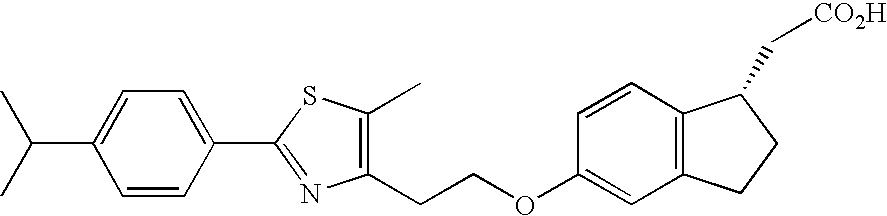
C1(CCOC2=CC3=C(C=C2)C(C[CO2H])CC3)=C(C)SC(C2=CC=C(C(C)C)C=C2)=N1
